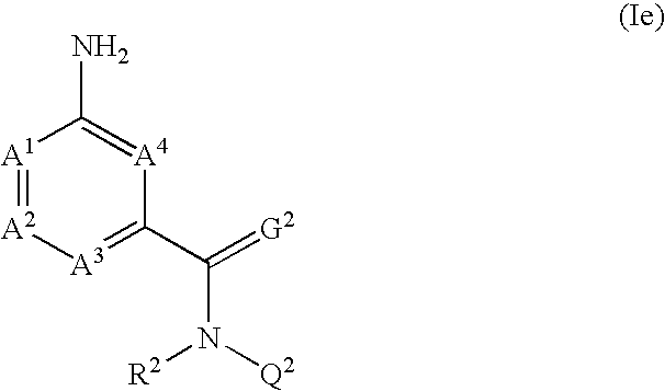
[A1]1=[A2][A3]=C(C(=[G2])N([Q2])[R2])[A4]=C1N
